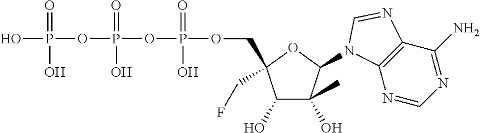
OP(=O)(OP(=O)(O)OP(=O)(O)OCC1(CF)C(O)C(O)(C)C(N2C3=C(C(N)=NC=N3)N=C2)O1)O
